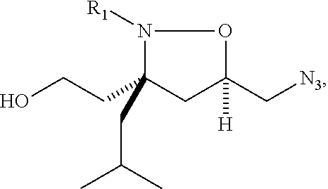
N1([R1])C(CCO)(CC(C)C)CC([H])(C[N3])O1
